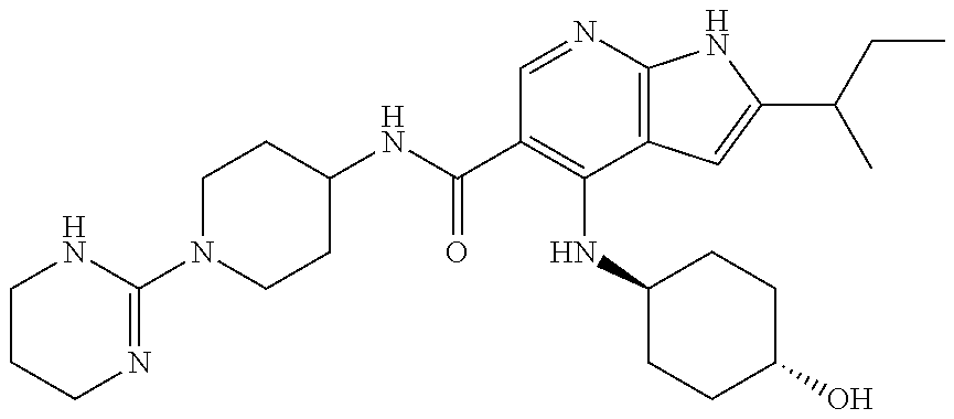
C1(NC(C2=C(NC3CCC(O)CC3)C3=C(N=C2)NC(C(CC)C)=C3)=O)CCN(C2=NCCCN2)CC1
